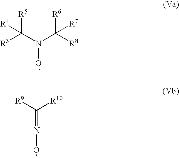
[R3]C(N(C([R8])([R6])[R7])O)([R5])[R4].[R9]C([R10])=NO
